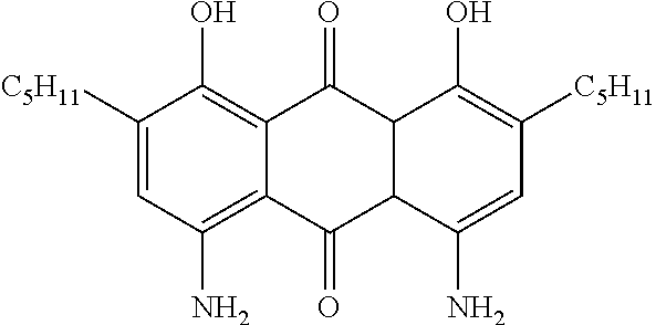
C1([C5H11])=CC(N)=C2C(=C1O)C(=O)C1C(C2=O)C(N)=CC([C5H11])=C1O
